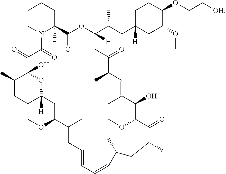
C1CN2C([H])(CC1)C(=O)OC(C(C)CC1([H])CC(OC)C(OCC[OH])CC1)([H])CC(=O)C(C)C=C(C)C(O)C(OC)C(=O)C(C)CC(C)C=CC=CC=C(C)C(OC)CC1([H])OC(O)(C(=O)C2=O)C(C)CC1
